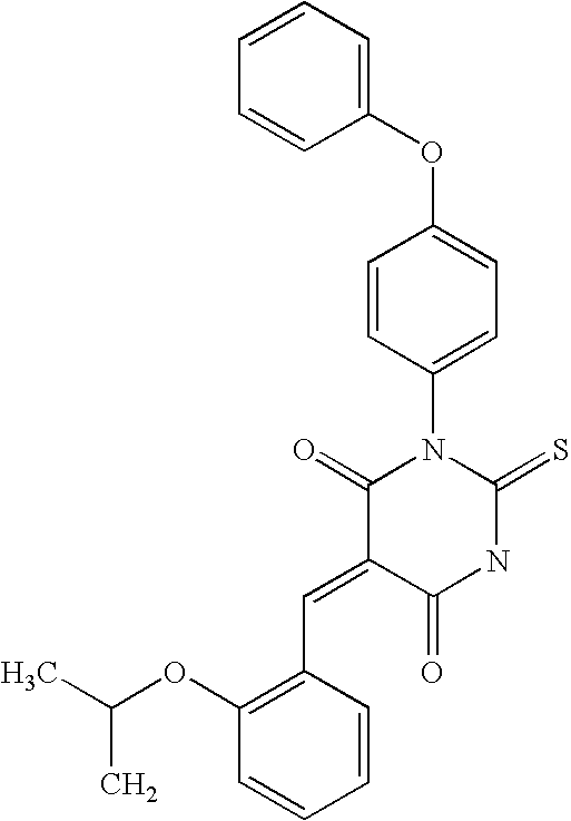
C1(OC2=CC=C(N3C(=O)C(=CC4=C(OC(C)C)C=CC=C4)C(=O)NC3=S)C=C2)=CC=CC=C1
